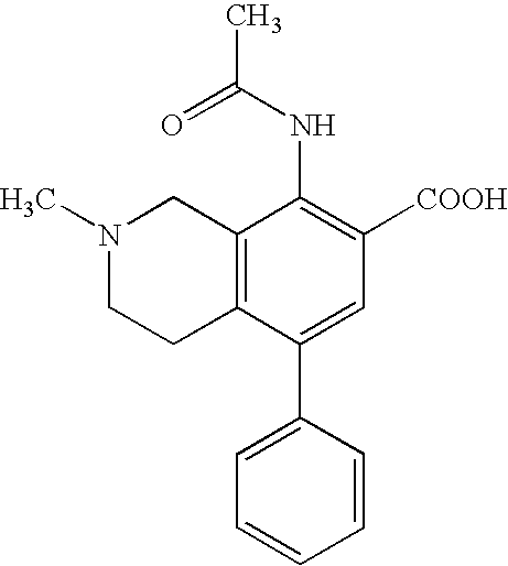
C12=C(C(C3=CC=CC=C3)=CC([COOH])=C1NC(C)=O)CCN(C)C2
